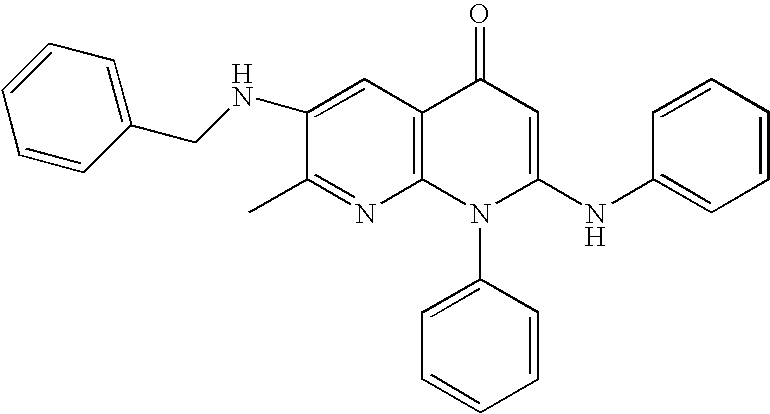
C1(C)=NC2=C(C=C1NCC1=CC=CC=C1)C(=O)C=C(NC1=CC=CC=C1)N2C1=CC=CC=C1
